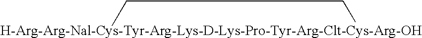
[H-Arg-Arg-Nal-Cys-Tyr-Arg-Lys-D-Lys-Pro-Tyr-Arg-Clt-Cys-Arg-OH]1CC1
